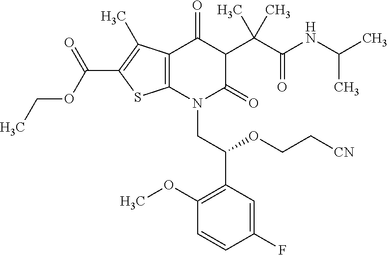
CCOC(=O)C1=C(C)C2=C(S1)N(CC(C1=C(OC)C=CC(F)=C1)OCC[CN])C(=O)C(C(C(=O)NC(C)C)(C)C)C2=O
